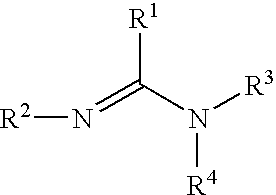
[R1]C(N([R4])[R3])=N[R2]
